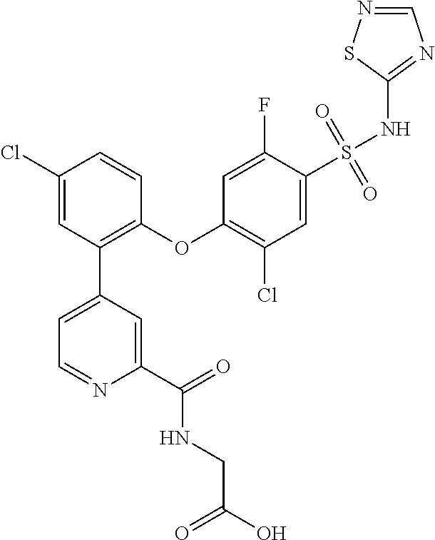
C1(Cl)=CC(C2=CC=NC(C(=O)NCC(O)=O)=C2)=C(OC2=C(Cl)C=C(S(NC3=NC=NS3)(=O)=O)C(F)=C2)C=C1
